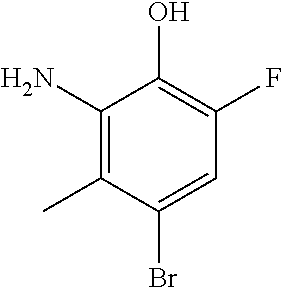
C1(N)=C(C)C(Br)=CC(F)=C1O
